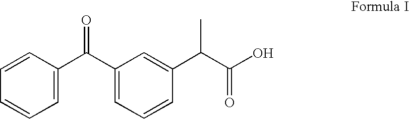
C1=CC(C(C2=CC=CC(C(C(O)=O)C)=C2)=O)=CC=C1
